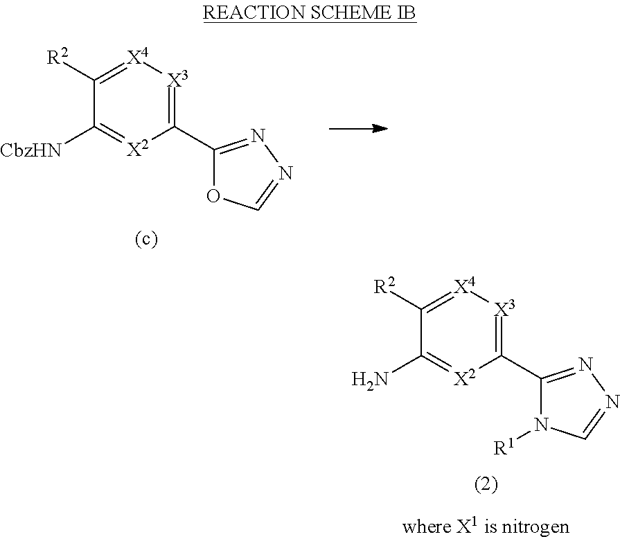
C1([R2])=[X4][X3]=C(C2=NN=CN2[R1])[X2]=C1N.C1([R2])=[X4][X3]=C(C2=NN=CO2)[X2]=C1[CbzHN]
